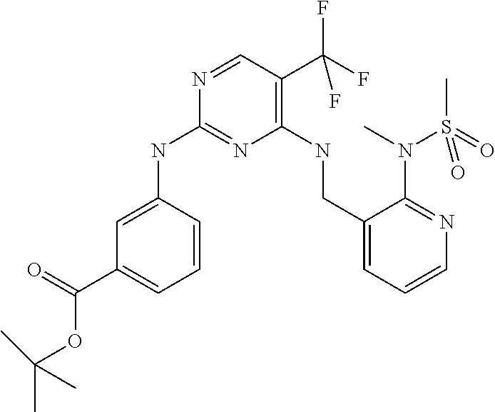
C1(NCC2=CC=CN=C2N(C)S(C)(=O)=O)=C(C(F)(F)F)C=NC(NC2=CC(C(=O)OC(C)(C)C)=CC=C2)=N1
